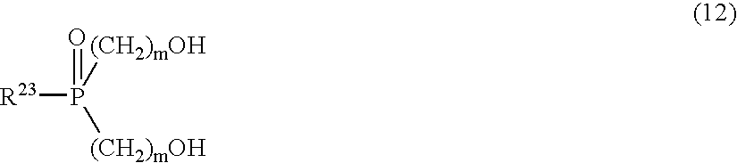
[R23]P([(CH2)mOH])([(CH2)mOH])=O
